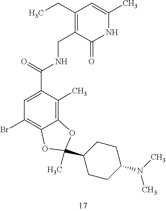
C1=C(C(=O)NCC2=C(CC)C=C(C)NC2=O)C(C)=C2C(=C1Br)OC(C1CCC(N(C)C)CC1)(C)O2
